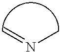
C=NC
